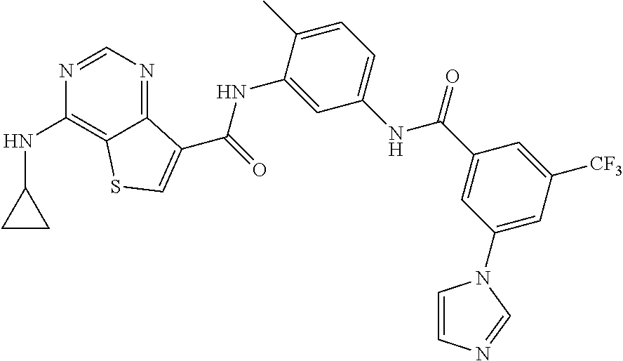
C1=NC(NC2CC2)=C2C(=N1)C(C(NC1=CC(NC(C3=CC(N4C=CN=C4)=CC([CF3])=C3)=O)=CC=C1C)=O)=CS2
